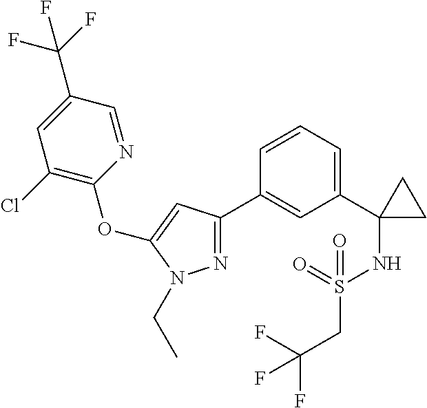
C1(C2(NS(CC(F)(F)F)(=O)=O)CC2)=CC=CC(C2=NN(CC)C(OC3=C(Cl)C=C(C(F)(F)F)C=N3)=C2)=C1
